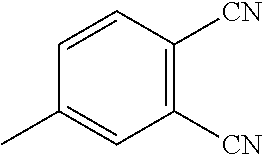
C1(C)=CC([CN])=C([CN])C=C1
